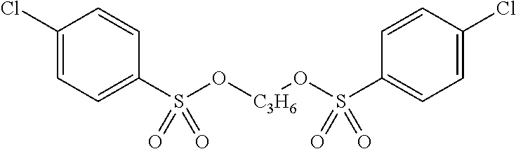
C1(Cl)=CC=C(S(O[C3H6]OS(C2=CC=C(Cl)C=C2)(=O)=O)(=O)=O)C=C1
